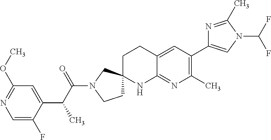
C1=C(F)C(C(C(N2CCC3(C2)CCC2=CC(C4=CN(C(F)F)C(C)=N4)=C(C)N=C2N3)=O)C)=CC(OC)=N1
